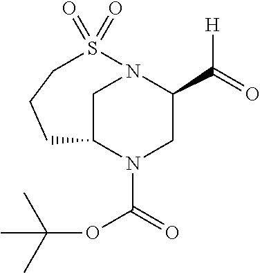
C1C2N(C(=O)OC(C)(C)C)CC(C(=O)[H])N1S(=O)(=O)CCC2
